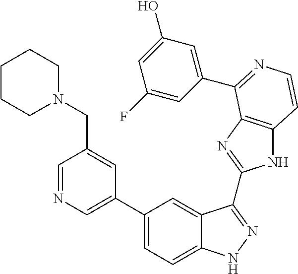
C1(C2=CN=CC(CN3CCCCC3)=C2)=CC=C2C(=C1)C(C1=NC3=C(N1)C=CN=C3C1=CC(O)=CC(F)=C1)=NN2
